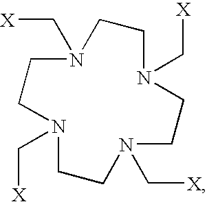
C1N(C[X])CCN(C[X])CCN(C[X])CCN(C[X])C1
